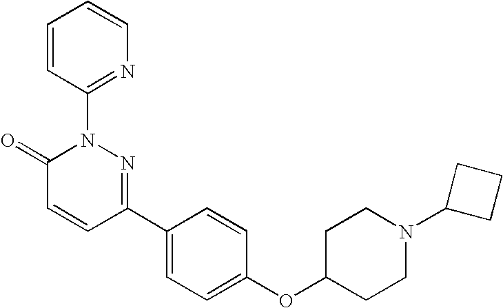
N1(C2=NC=CC=C2)C(=O)C=CC(C2=CC=C(OC3CCN(C4CCC4)CC3)C=C2)=N1
